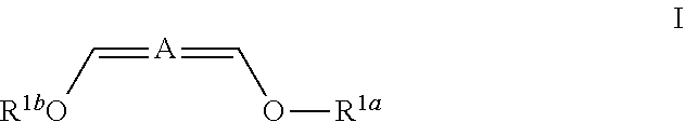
[R1bO]C=[A]=CO[R1a]
